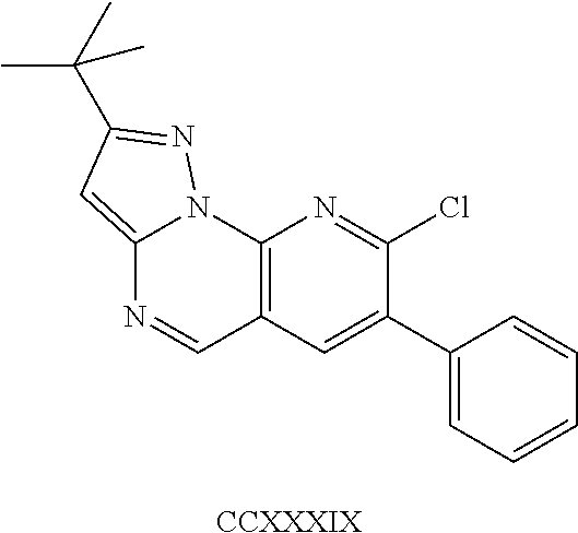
C12=CC(C(C)(C)C)=NN1C1=C(C=N2)C=C(C2=CC=CC=C2)C(Cl)=N1.[CCXXXIX]
